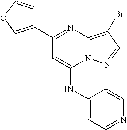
C1(C2=COC=C2)=NC2=C(Br)C=NN2C(NC2=CC=NC=C2)=C1
